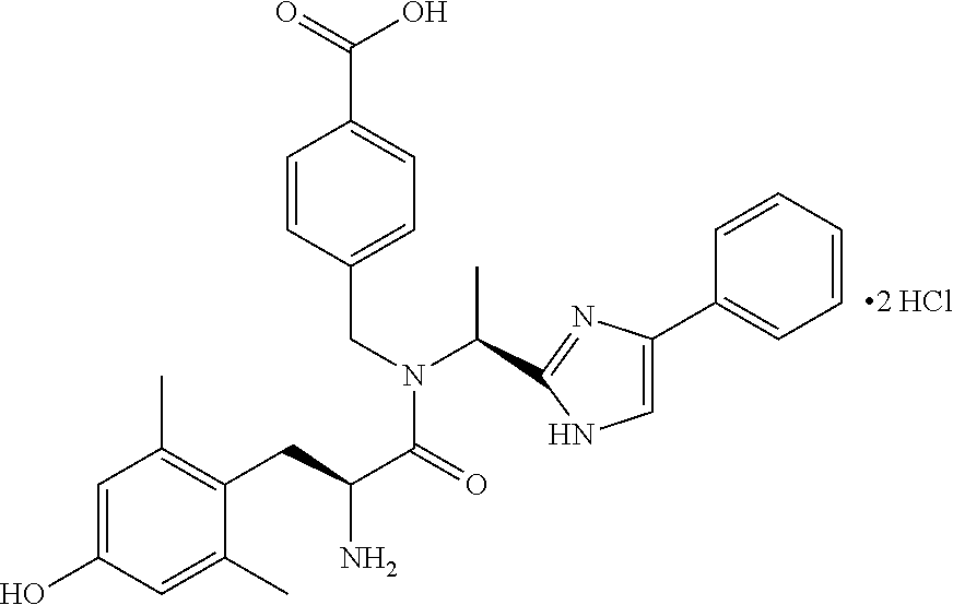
C1(C2=CC=CC=C2)=CNC(C(N(CC2=CC=C(C(=O)O)C=C2)C(=O)C(CC2=C(C)C=C(O)C=C2C)N)C)=N1
